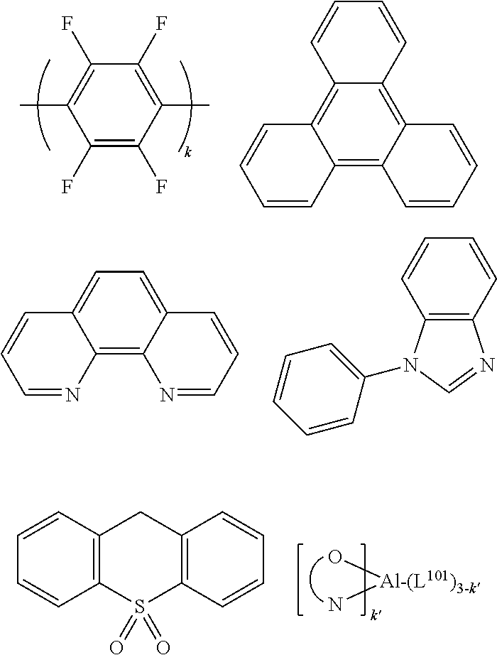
C1(F)=C(F)C(C)=C(F)C(F)=C1C.C12=C3C(=C4C(=C1C=CC=C2)C=CC=C4)C=CC=C3.C12=C3C(=CC=C1C=CC=N2)C=CC=N3.C12=C(C=CC=C1)N=CN2C1=CC=CC=C1.O[Al-(L101)3-k]N.C12=C(C=CC=C1)CC1=C(S2(=O)=O)C=CC=C1
